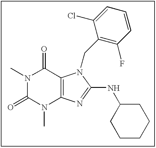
CN1C(=O)N(C)C2=C(C1=O)N(CC1=C(F)C=CC=C1Cl)C(NC1CCCCC1)=N2
